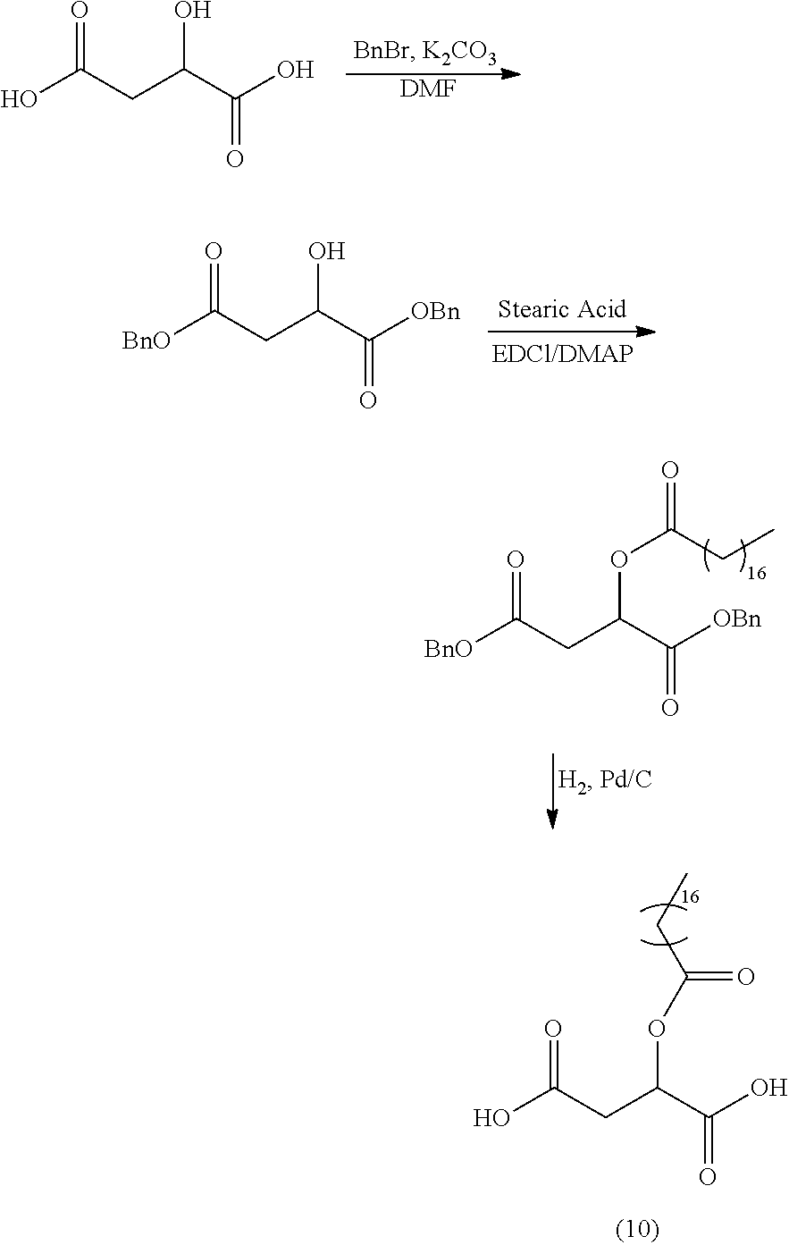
O=C(CC(C(O)=O)OC(=O)CC)O.O=C(CC(C([OBn])=O)O)[BnO].O=C(CC(C([OBn])=O)OC(CC)=O)[BnO].O=C(CC(C(O)=O)O)O.[ DMF]
